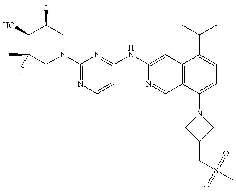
C1(O)C(C)(F)CN(C2=NC=CC(NC3=CC4=C(C=N3)C(N3CC(CS(C)(=O)=O)C3)=CC=C4C(C)C)=N2)CC1F
